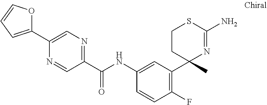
C1(C2=CC=CO2)=CN=C(C(NC2=CC(C3(C)N=C(N)SCC3)=C(F)C=C2)=O)C=N1
